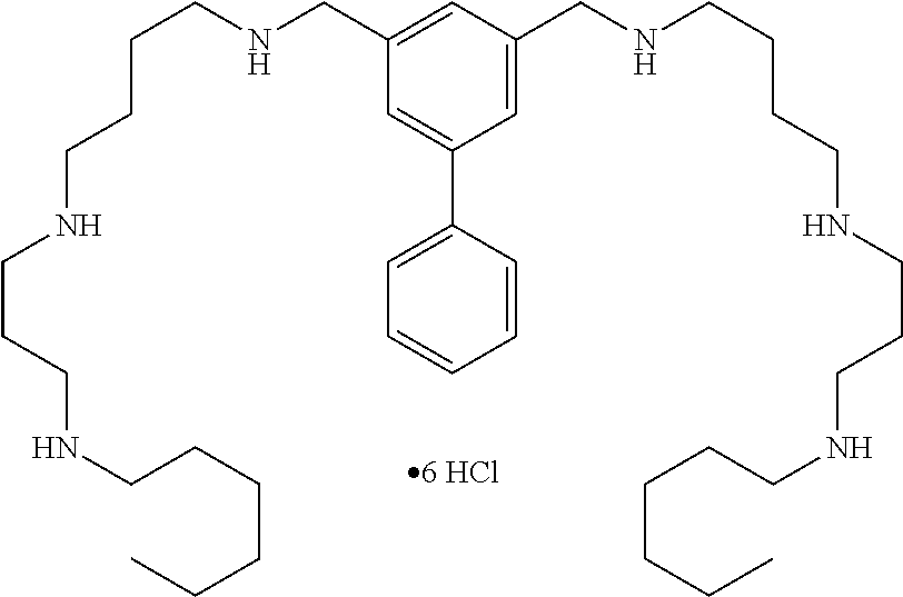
C1=C(CNCCCCNCCCNCCCCCC)C=C(CNCCCCNCCCNCCCCCC)C=C1C1=CC=CC=C1
